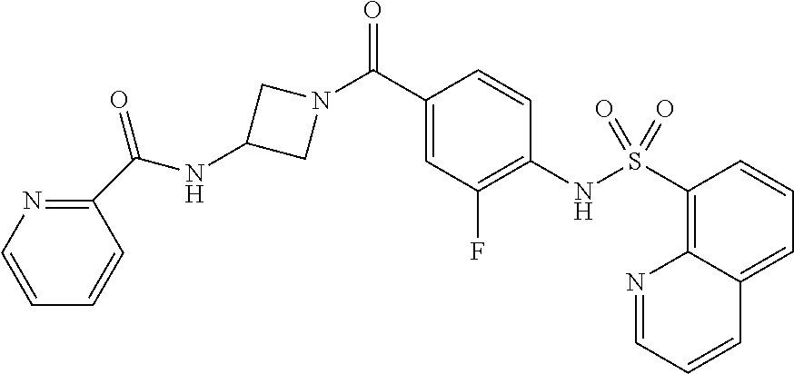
C1(C(N2CC(NC(C3=NC=CC=C3)=O)C2)=O)=CC(F)=C(NS(C2=C3C(=CC=C2)C=CC=N3)(=O)=O)C=C1
